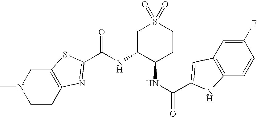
C12=C(CCN(C)C1)N=C(C(NC1C(NC(=O)C3=CC4=C(C=CC(F)=C4)N3)CCS(=O)(=O)C1)=O)S2
